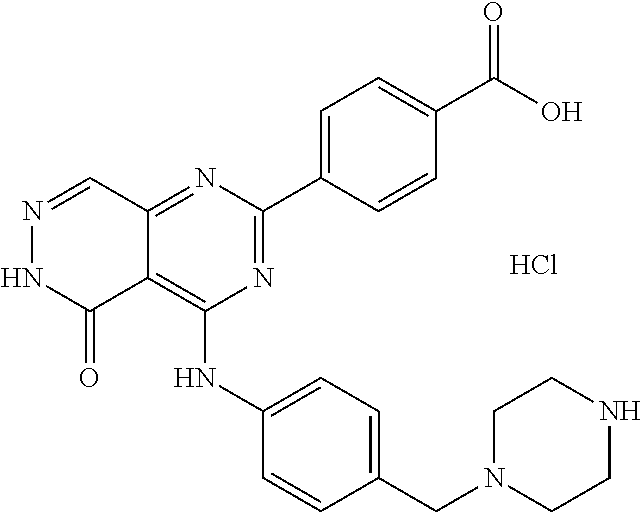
C12=NC(C3=CC=C(C(O)=O)C=C3)=NC(NC3=CC=C(CN4CCNCC4)C=C3)=C1C(=O)NN=C2.Cl
